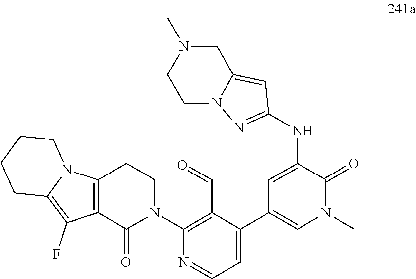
C12=C(C(=O)N(C3=C(C=O)C(C4=CN(C)C(=O)C(NC5=NN6C(=C5)CN(C)CC6)=C4)=CC=N3)CC1)C(F)=C1N2CCCC1
